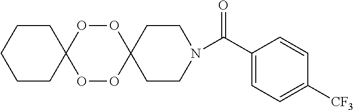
C1CC2(CCN1C(C1=CC=C([CF3])C=C1)=O)OOC1(OO2)CCCCC1
